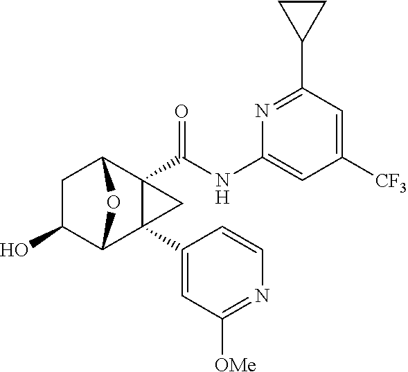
C1C(O)C2C3(C4=CC([OMe])=NC=C4)C(C(NC4=CC([CF3])=CC(C5CC5)=N4)=O)(C1O2)C3
